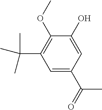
C1(O)=CC(C(C)=O)=CC(C(C)(C)C)=C1OC
